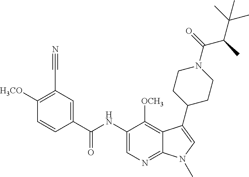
C1([H3CO])=C(C#N)C=C(C(NC2=CN=C3C(=C2[OCH3])C(C2CCN(C(=O)C(C(C)(C)C)C)CC2)=CN3C)=O)C=C1
